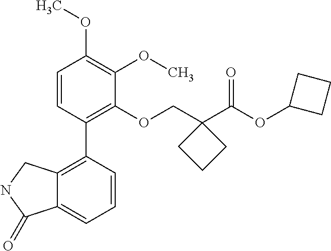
C1=CC(C2=C3C(=CC=C2)C(=O)NC3)=C(OCC2(C(OC3CCC3)=O)CCC2)C(OC)=C1OC
